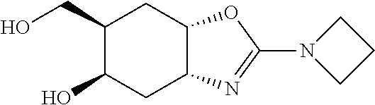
C1(CO)C(O)CC2C(C1)OC(N1CCC1)=N2
